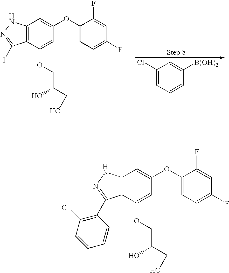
C1(Cl)=CC=CC([B(OH)2])=C1.C12=C(C(OCC(CO)O)=CC(OC3=CC=C(F)C=C3F)=C1)C(I)=NN2.C12=C(C(OCC(CO)O)=CC(OC3=CC=C(F)C=C3F)=C1)C(C1=C(Cl)C=CC=C1)=NN2
